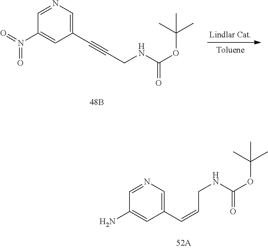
C1(C#CCNC(=O)OC(C)(C)C)=CN=CC(N(=O)=O)=C1.[Toluene].C1(C=CCNC(=O)OC(C)(C)C)=CN=CC(N)=C1
